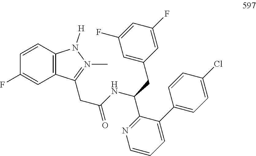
C1(C2=CC=C(Cl)C=C2)=CC=CN=C1C(CC1=CC(F)=CC(F)=C1)NC(=O)CC1=N(C)N([H])C2=C1C=C(F)C=C2
